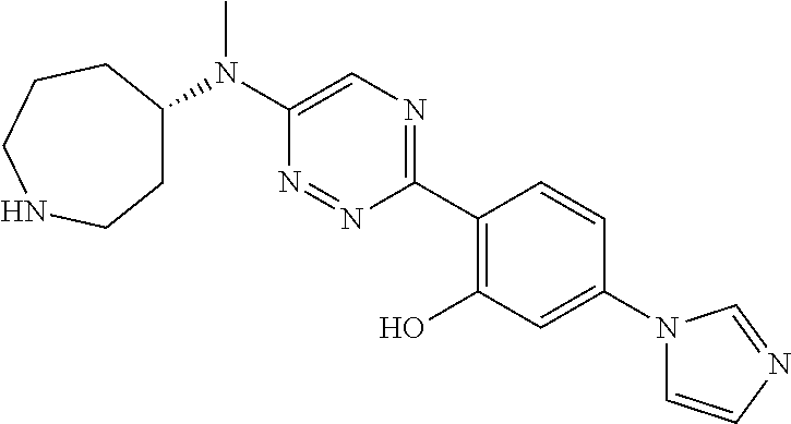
N(C1=CN=C(C2=C(O)C=C(N3C=CN=C3)C=C2)N=N1)(C)C1CCNCCC1
